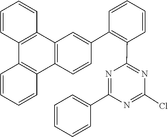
C1(Cl)=NC(C2=CC=CC=C2)=NC(C2=C(C3=CC4=C(C5=C(C6=C4C=CC=C6)C=CC=C5)C=C3)C=CC=C2)=N1
